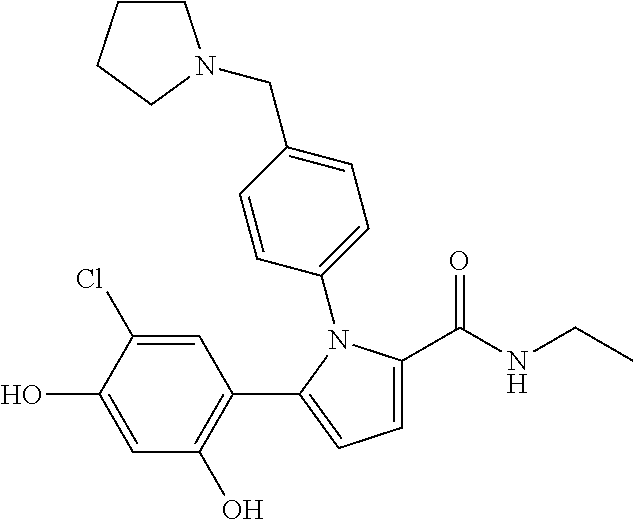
C1=C(C(NCC)=O)N(C2=CC=C(CN3CCCC3)C=C2)C(C2=C(O)C=C(O)C(Cl)=C2)=C1
